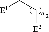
[E2]CC[E1]
